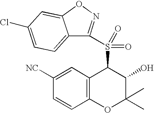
S(C1C2=C(OC(C)(C)C1O)C=CC([NC])=C2)(C1=NOC2=CC(Cl)=CC=C12)(=O)=O
